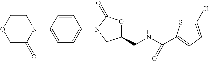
C1COCC(=O)N1C1=CC=C(N2C(=O)OC(CNC(=O)C3=CC=C(Cl)S3)C2)C=C1
